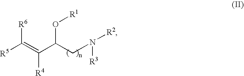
C(C(CN([R2])[R3])O[R1])([R4])=C([R5])[R6]
